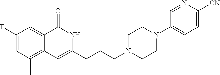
C1(F)=CC(C)=C2C(=C1)C(=O)NC(CCCN1CCN(C3=CC=C([CN])N=C3)CC1)=C2
